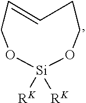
O1CC=CCCO[Si]1([RK])[RK]
